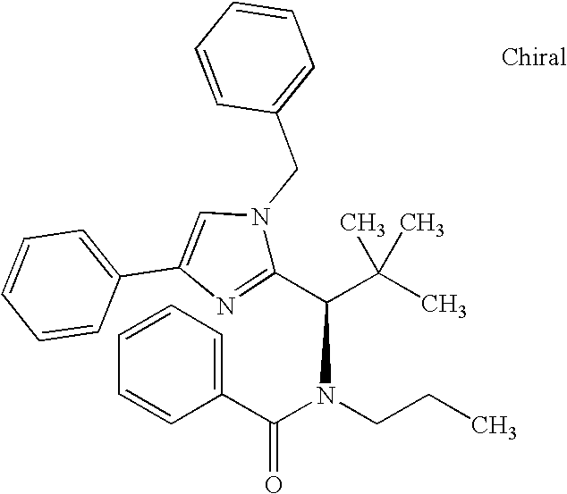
C1(C(C(C)(C)C)N(CCC)C(=O)C2=CC=CC=C2)=NC(C2=CC=CC=C2)=CN1CC1=CC=CC=C1
